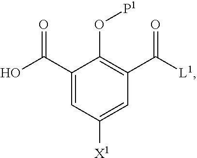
O([P1])C1=C(C(=O)[L1])C=C([X1])C=C1C(O)=O
